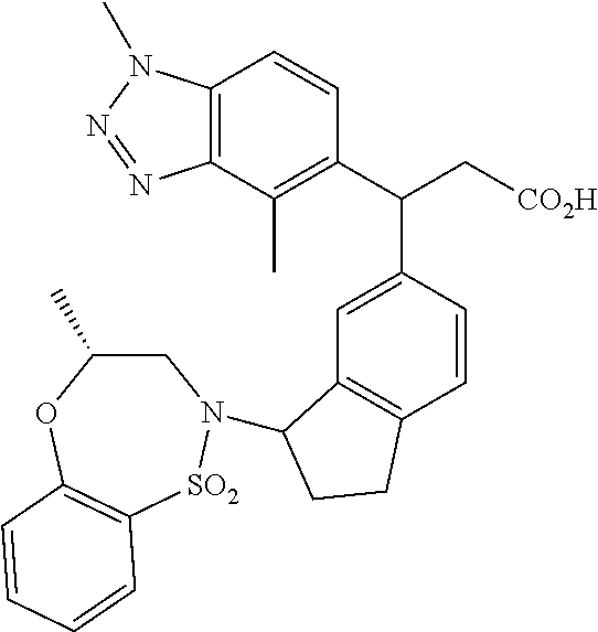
C12=C(C(C)=C(C(C[CO2H])C3=CC4=C(C=C3)CCC4N3CC(C)OC4=C([SO2]3)C=CC=C4)C=C1)N=NN2C
